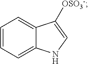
C1=CC=C2C(=C1)C([OSO3-])=CN2
